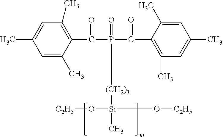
C1=C(C)C(C(=O)P(=O)(C(=O)C2=C(C)C=C(C)C=C2C)[(CH2)3][Si](O[C2H5])(O[C2H5])C)=C(C)C=C1C
